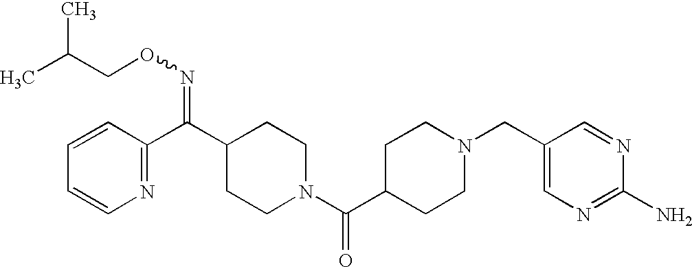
C1=CC(C(C2CCN(C(C3CCN(CC4=CN=C(N)N=C4)CC3)=O)CC2)=NOCC(C)C)=NC=C1
